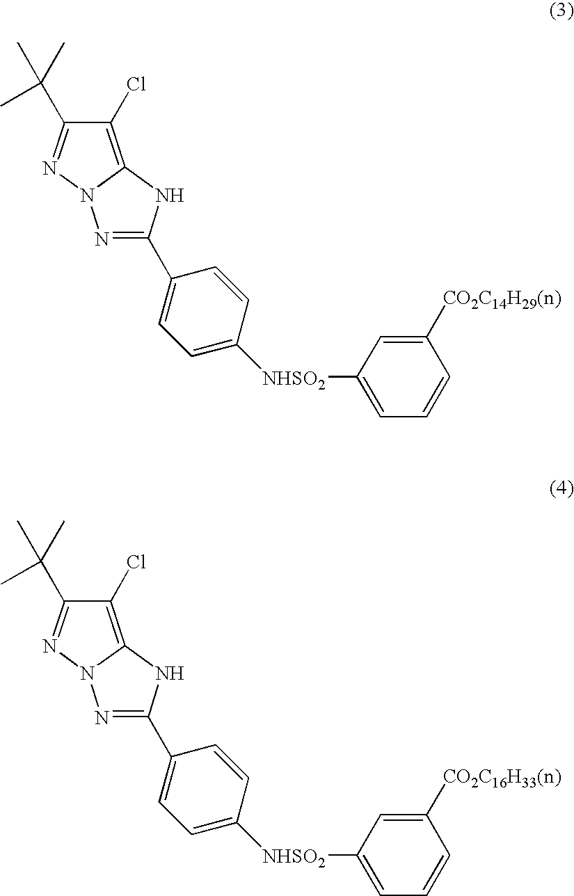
C1(Cl)=C2N(N=C1C(C)(C)C)N=C(C1=CC=C([NHSO2]C3=CC=CC([CO2C14H29(n)])=C3)C=C1)N2.C1(Cl)=C2N(N=C1C(C)(C)C)N=C(C1=CC=C([NHSO2]C3=CC=CC([CO2C16H33(n)])=C3)C=C1)N2
